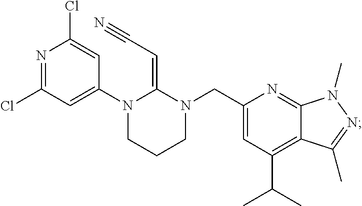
N1(CC2=CC(C(C)C)=C3C(=N2)N(C)N=C3C)C(=CC#N)N(C2=CC(Cl)=NC(Cl)=C2)CCC1
